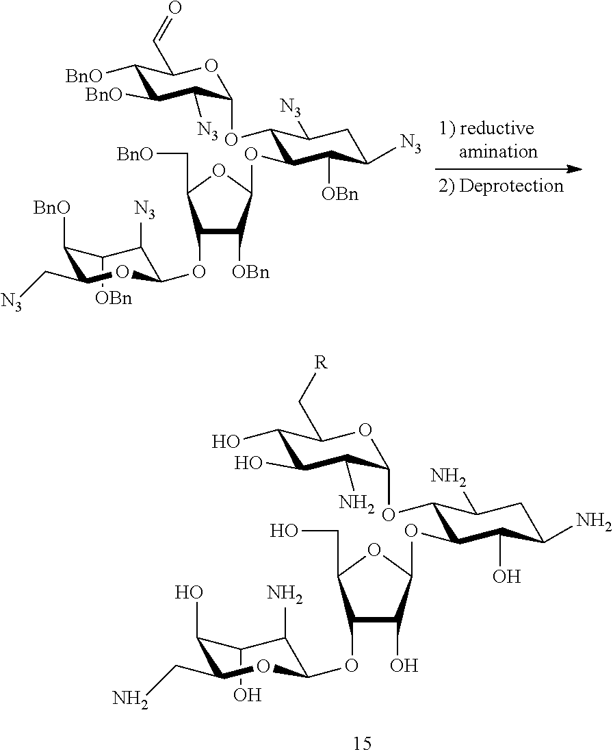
C1([OBn])C([BnO])C(C[N3])OC(OC2C([OBn])C(OC3C(OC4C([N3])C([BnO])C([BnO])C(C=O)O4)C([N3])CC([N3])C3[OBn])OC2C[BnO])C1[N3].C1(O)C(O)C(CN)OC(OC2C(O)C(OC3C(OC4C(N)C(O)C(O)C(C[R])O4)C(N)CC(N)C3O)OC2CO)C1N
